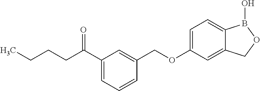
C1(OCC2=CC(C(CCCC)=O)=CC=C2)=CC=C2C(=C1)COB2O
